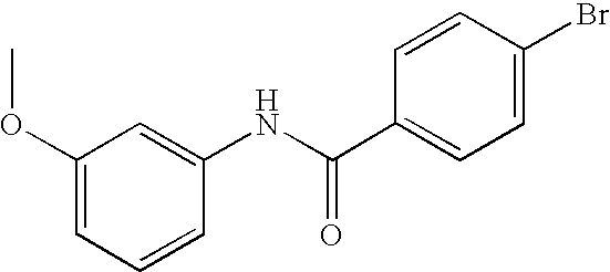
C1(OC)=CC=CC(NC(C2=CC=C(Br)C=C2)=O)=C1
